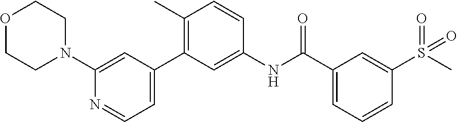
O1CCN(C2=CC(C3=C(C)C=CC(NC(C4=CC=CC(S(C)(=O)=O)=C4)=O)=C3)=CC=N2)CC1
